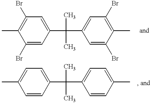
C1(Br)=CC(C(C)(C)C2=CC(Br)=C(C)C(Br)=C2)=CC(Br)=C1C.C1=CC(C(C)(C)C2=CC=C(C)C=C2)=CC=C1C
